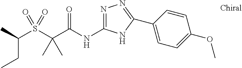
CC(S(C(C(NC1=NN=C(C2=CC=C(OC)C=C2)N1)=O)(C)C)(=O)=O)CC
